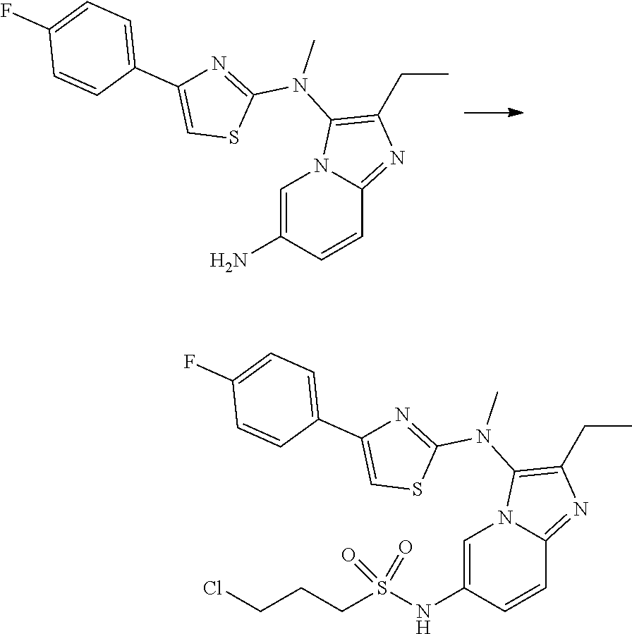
NC1=CN2C(=NC(CC)=C2N(C)C2=NC(C3=CC=C(F)C=C3)=CS2)C=C1.N(C1=CN2C(=NC(CC)=C2N(C)C2=NC(C3=CC=C(F)C=C3)=CS2)C=C1)S(CCCCl)(=O)=O
